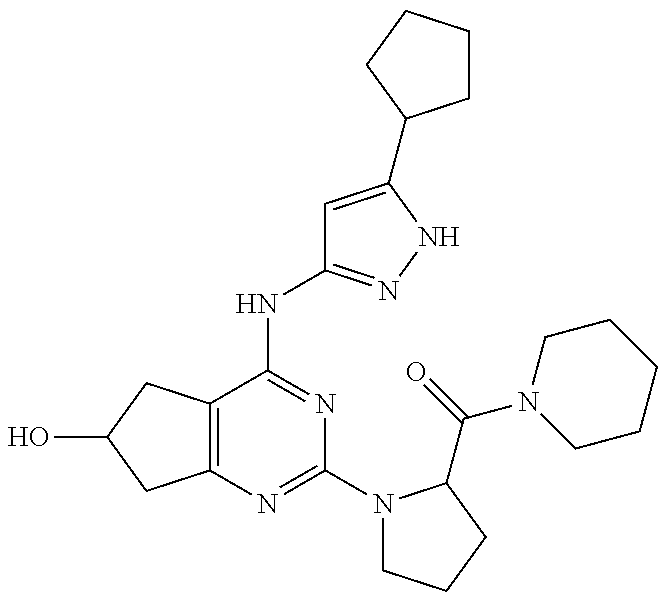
C12=C(C(NC3=NNC(C4CCCC4)=C3)=NC(N3CCCC3C(=O)N3CCCCC3)=N1)CC(O)C2
